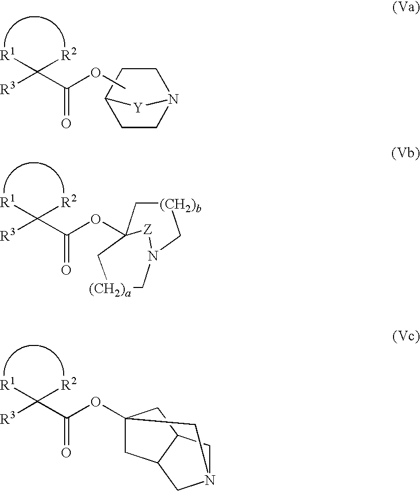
C1CN2CCC1[Y]2.[R3]C(C(OC)=O)([R1])[R2].[R3]C(C(OC12C[(CH2)b]CN([Z]1)C[(CH2)a]C2)=O)([R1])[R2].[R3]C(C(OC12CC3C(C1)CN(C3)C2)=O)([R1])[R2]
